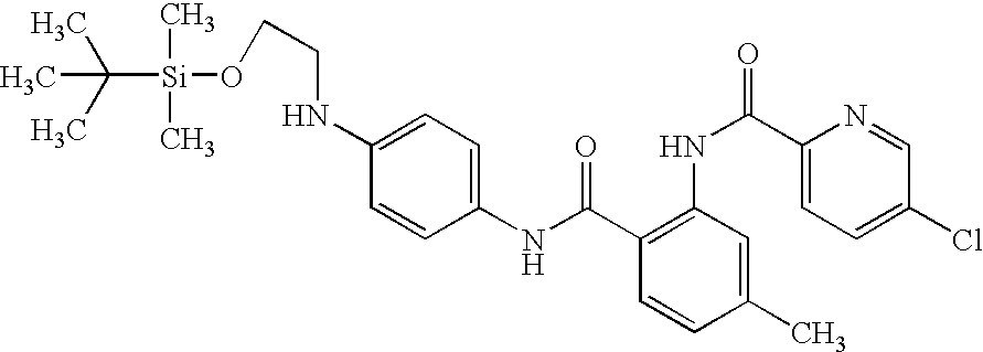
C1(NC(=O)C2=C(NC(C3=CC=C(Cl)C=N3)=O)C=C(C)C=C2)=CC=C(NCCO[Si](C(C)(C)C)(C)C)C=C1
